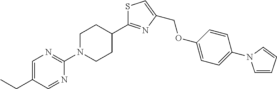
C1=CC=CN1C1=CC=C(OCC2=CSC(C3CCN(C4=NC=C(CC)C=N4)CC3)=N2)C=C1
